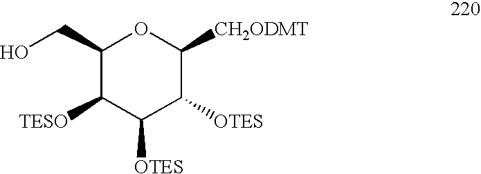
C1(CO)C([TESO])C([OTES])C([OTES])C([CH2ODMT])O1
